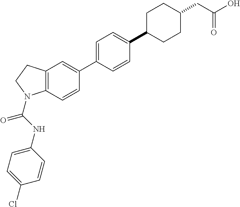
C12=C(C=CC(C3=CC=C(C4CCC(CC(O)=O)CC4)C=C3)=C1)N(C(NC1=CC=C(Cl)C=C1)=O)CC2
